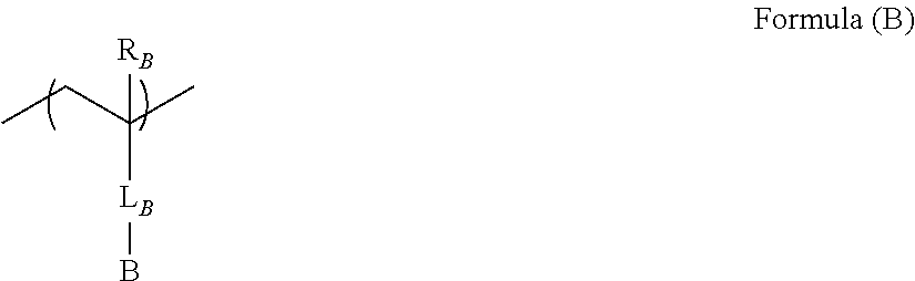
CCC(C)([LB]B)[RB]
